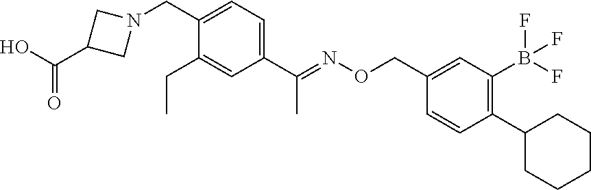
C1(CN2CC(C(O)=O)C2)=CC=C(C(=NOCC2=CC(B(F)(F)F)=C(C3CCCCC3)C=C2)C)C=C1CC
